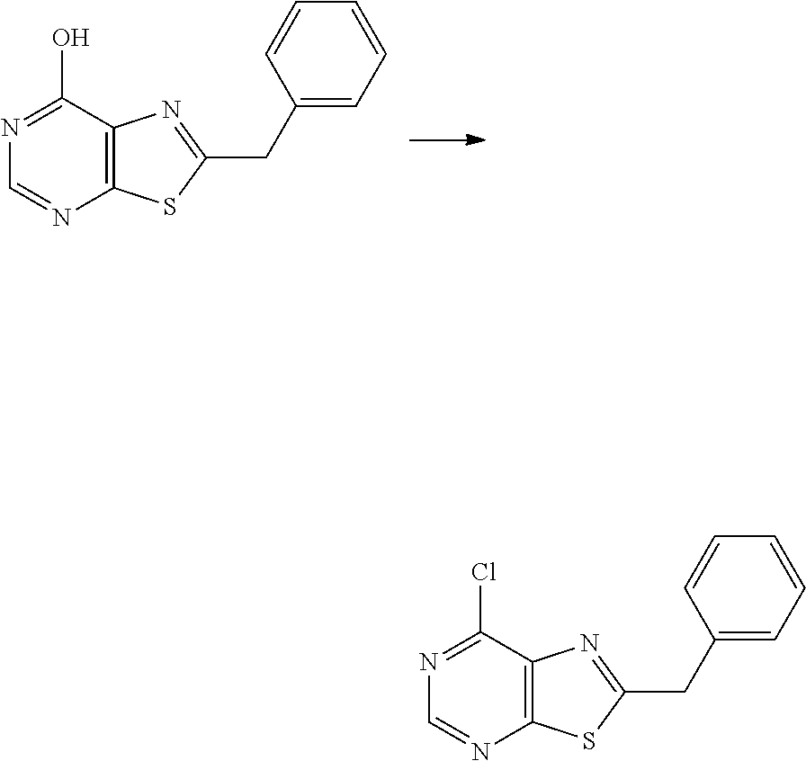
C12=C(C(O)=NC=N1)N=C(CC1=CC=CC=C1)S2.C12=C(C(Cl)=NC=N1)N=C(CC1=CC=CC=C1)S2
